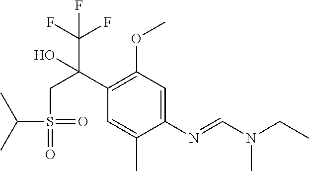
C1=C(C)C(N=CN(CC)C)=CC(OC)=C1C(CS(=O)(C(C)C)=O)(C(F)(F)F)O
